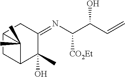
C1C2CC(C(O)(C)C1=NC(C(C=C)O)[CO2Et])C2(C)C
